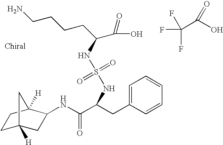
C1C2([H])CC(NC(C(CC3=CC=CC=C3)NS(=O)(=O)NC(CCCCN)C(=O)O)=O)C([H])(C1)C2.C(C(O)=O)(F)(F)F
